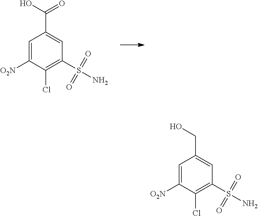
C1=C([O2N])C(Cl)=C(S(N)(=O)=O)C=C1C(O)=O.C1=C([O2N])C(Cl)=C(S(N)(=O)=O)C=C1CO
